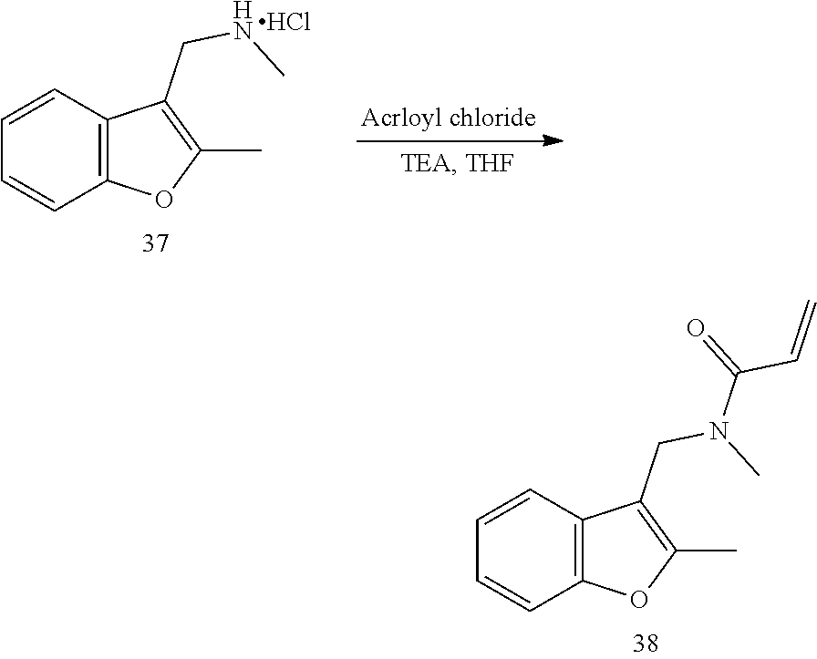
C12=C(C=CC=C1)C(CN(C)C(=O)C=C)=C(C)O2.C12=C(C=CC=C1)C(CNC)=C(C)O2.Cl
